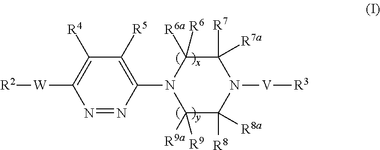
N1=NC(N2C([R9])([R9a])C([R8])([R8a])N([V][R3])C([R7])([R7a])C2([R6])[R6a])=C([R5])C([R4])=C1[W][R2]
